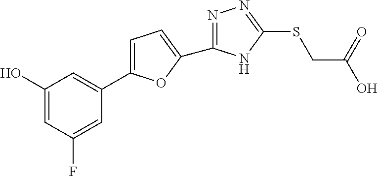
C1=C(C2=CC(O)=CC(F)=C2)OC(C2=NN=C(SCC(O)=O)N2)=C1
